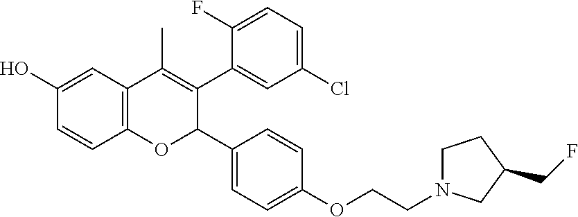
C12=C(C=C(O)C=C1)C(C)=C(C1=CC(Cl)=CC=C1F)C(C1=CC=C(OCCN3CCC(CF)C3)C=C1)O2
